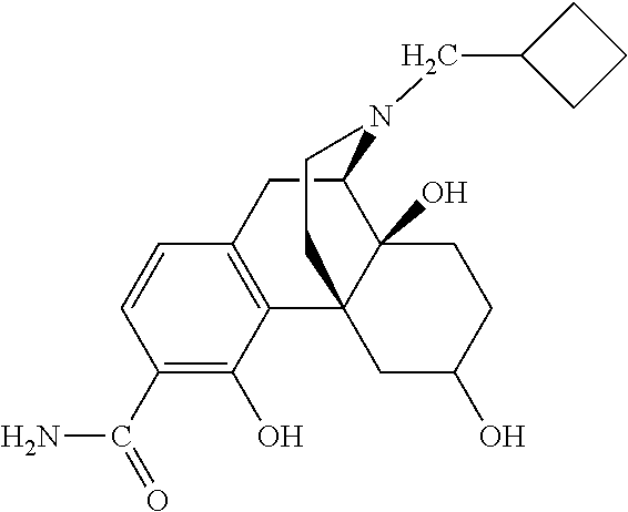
C1(C(=O)N)=C(O)C2=C(C=C1)CC1C3(O)C2(CC(O)CC3)CCN1CC1CCC1
